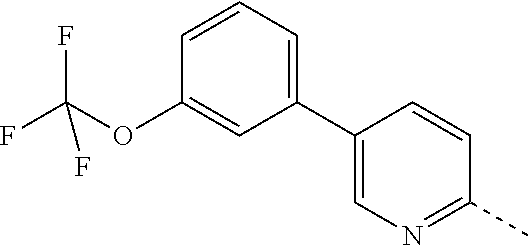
C1=CC=C(C2=CN=C(C)C=C2)C=C1OC(F)(F)F
